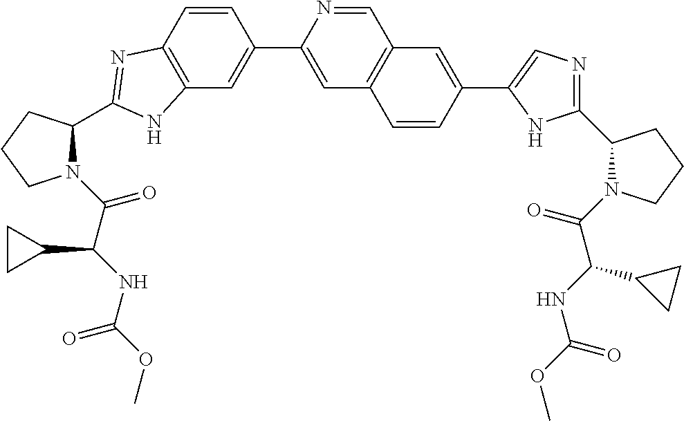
C12=C(C=CC(C3=CC4=C(C=N3)C=C(C3=CN=C(C5N(C(C(NC(OC)=O)C6CC6)=O)CCC5)N3)C=C4)=C1)N=C(C1CCCN1C(C(NC(OC)=O)C1CC1)=O)N2
